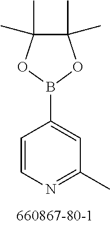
C1(B2OC(C)(C)C(C)(C)O2)=CC(C)=NC=C1
